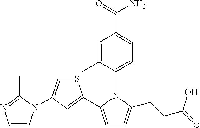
C1=C(C2=CC(N3C=CN=C3C)=CS2)N(C2=CC=C(C(=O)N)C=C2C)C(CCC(=O)O)=C1
